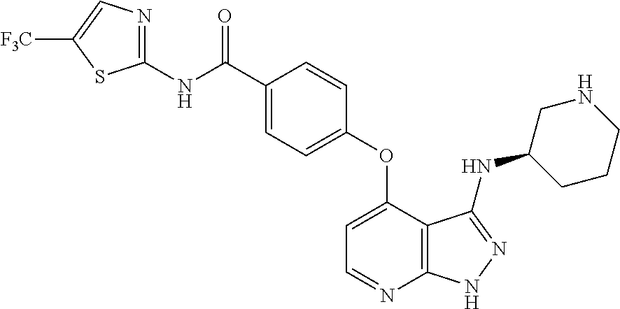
C1(NC(=O)C2=CC=C(OC3=CC=NC4=C3C(NC3CCCNC3)=NN4)C=C2)=NC=C([F3C])S1
